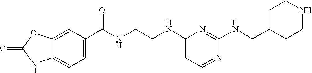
C1(C(NCCNC2=CC=NC(NCC3CCNCC3)=N2)=O)=CC=C2C(=C1)OC(=O)N2
